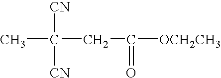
CC([CN])([CN])CC(=O)[OCH2CH3]
